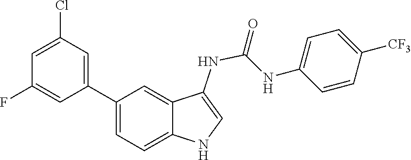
C1=C([CF3])C=CC(NC(=O)NC2=CNC3=CC=C(C4=CC(Cl)=CC(F)=C4)C=C23)=C1
